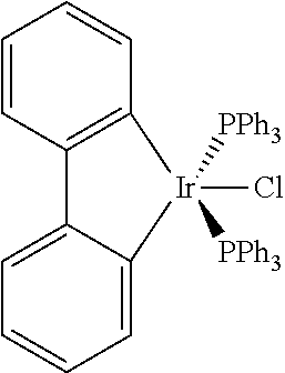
C1=CC2=C(C=C1)[Ir](Cl)([PPh3])([PPh3])C1=CC=CC=C21
